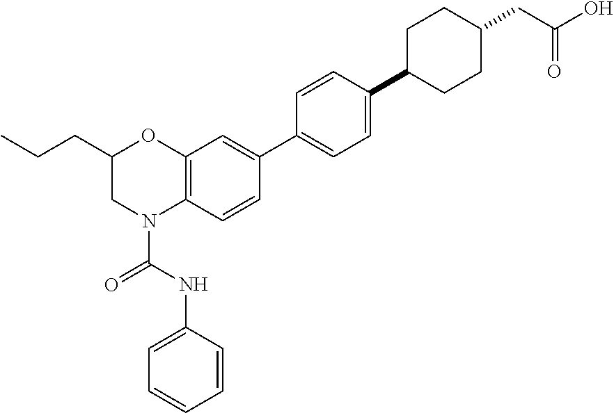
C1=C(NC(=O)N2C3=C(OC(CCC)C2)C=C(C2=CC=C(C4CCC(CC(O)=O)CC4)C=C2)C=C3)C=CC=C1
